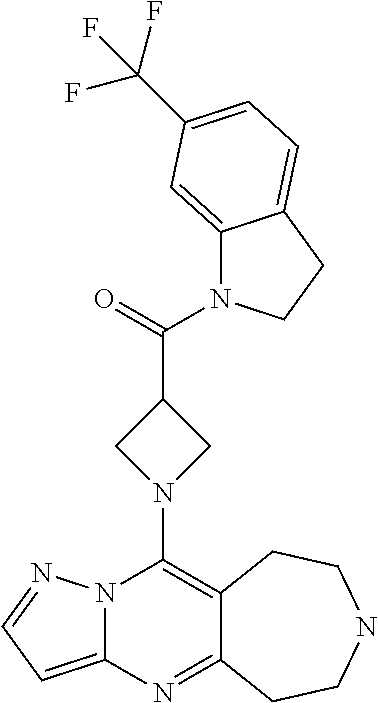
N12C(=CC=N1)N=C1C(=C2N2CC(C(=O)N3C4=CC(C(F)(F)F)=CC=C4CC3)C2)CCNCC1
